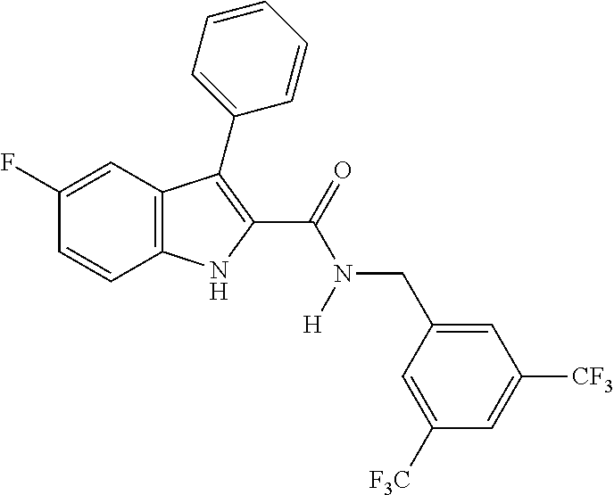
C1(F)=CC2=C(C=C1)NC(C(=O)N(CC1=CC([CF3])=CC([F3C])=C1)[H])=C2C1=CC=CC=C1
